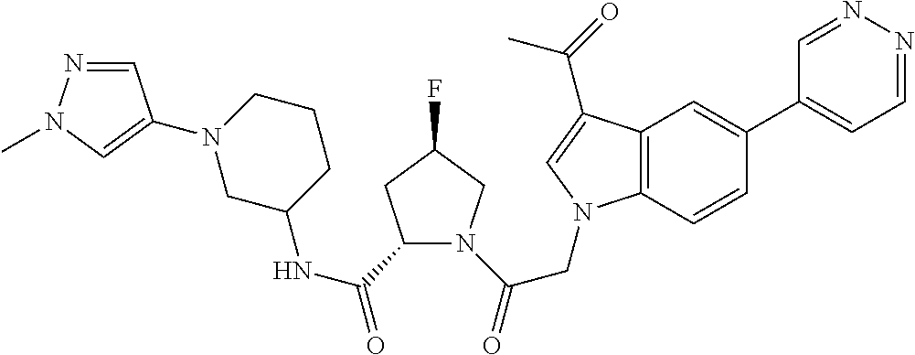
C1=NN=CC=C1C1=CC2=C(C=C1)N(CC(=O)N1CC(F)CC1C(NC1CN(C3=CN(C)N=C3)CCC1)=O)C=C2C(=O)C
